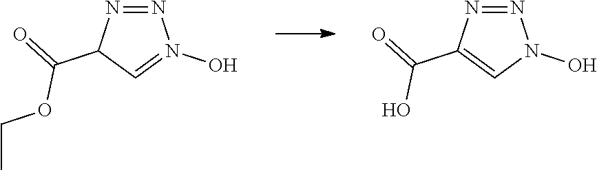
N1=NC(C(=O)OCC)C=N1O.N1=NC(C(=O)O)=CN1O
